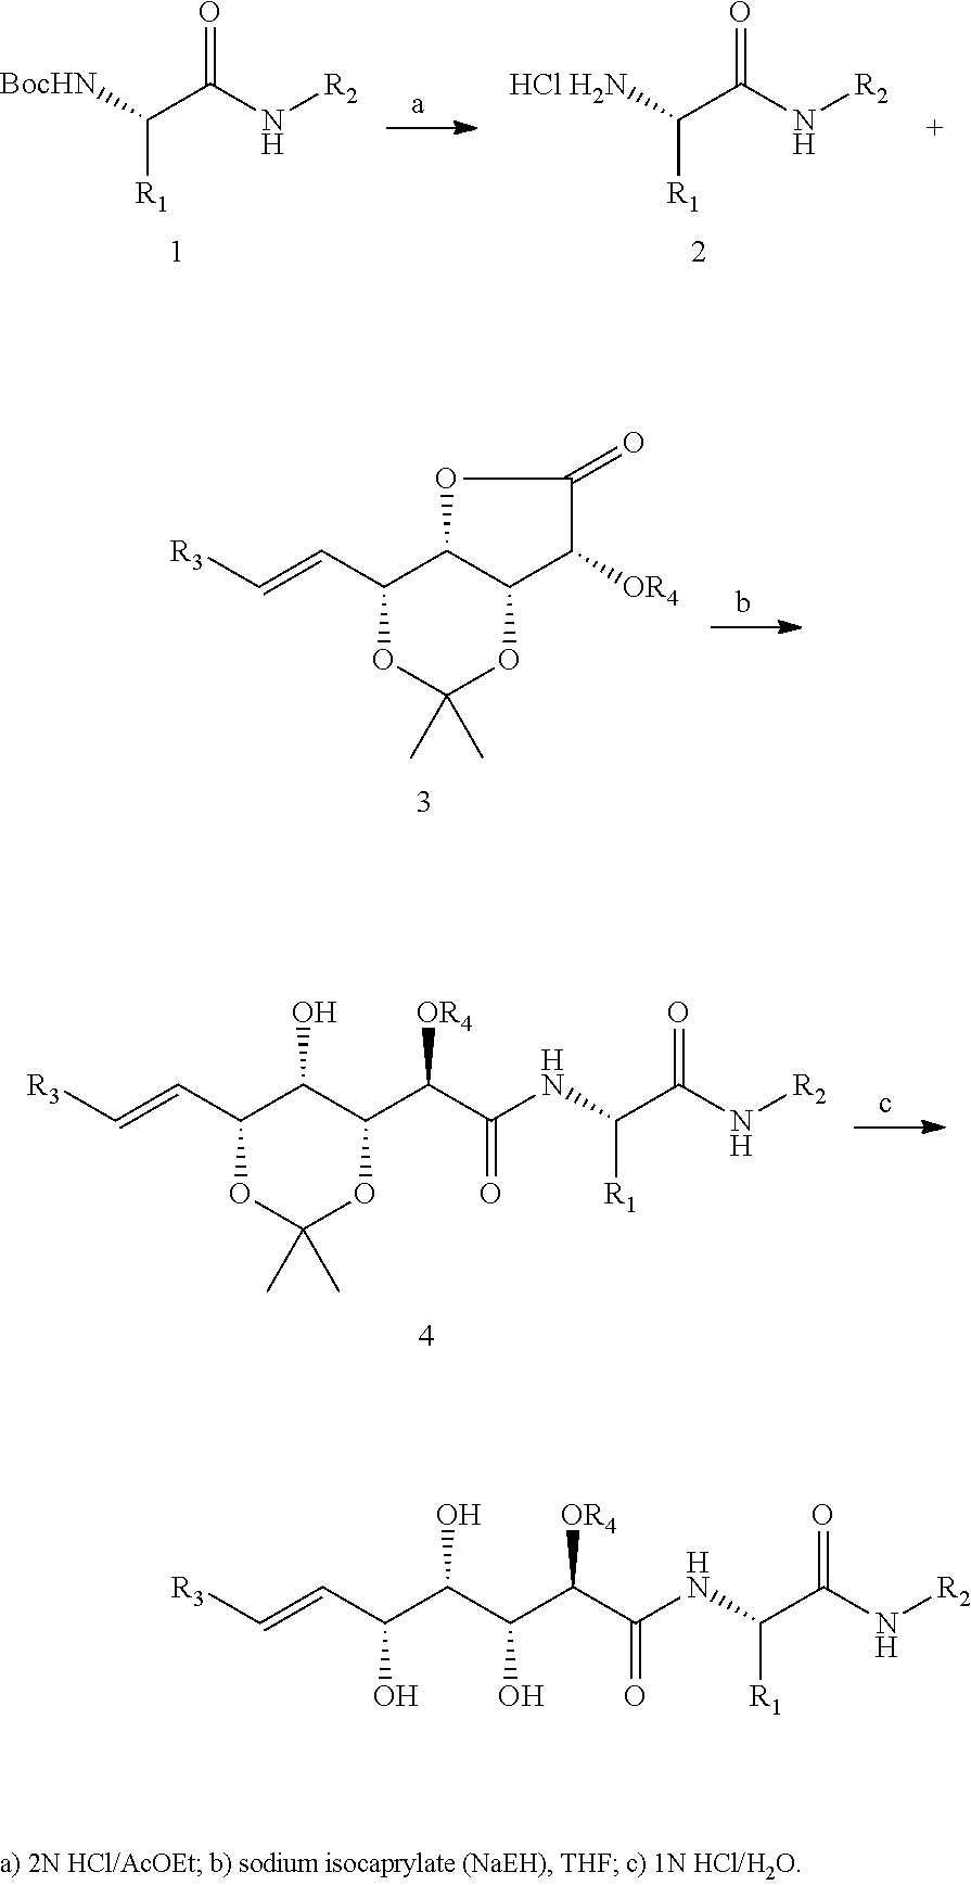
[BocHN]C(C(N[R2])=O)[R1].[HCl H2N]C(C(N[R2])=O)[R1].O1C(C)(C)OC2C(C1C=C[R3])OC(=O)C2[OR4].O1C(C)(C)OC(C(C(=O)NC(C(N[R2])=O)[R1])[OR4])C(O)C1C=C[R3].OC(C(C(O)C(C(=O)NC(C(N[R2])=O)[R1])[OR4])O)C=C[R3]
